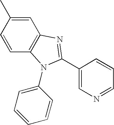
C1=C(C)C=CC2=C1N=C(C1=CN=CC=C1)N2C1=CC=CC=C1
